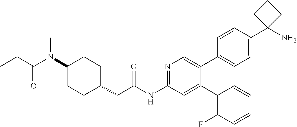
C1(N(C)C(=O)CC)CCC(CC(NC2=NC=C(C3=CC=C(C4(N)CCC4)C=C3)C(C3=C(F)C=CC=C3)=C2)=O)CC1
